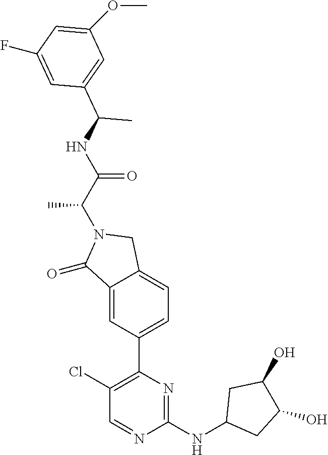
C1(=O)C2=CC(C3=C(Cl)C=NC(NC4CC(O)C(O)C4)=N3)=CC=C2CN1C(C(=O)NC(C)C1=CC(OC)=CC(F)=C1)C
